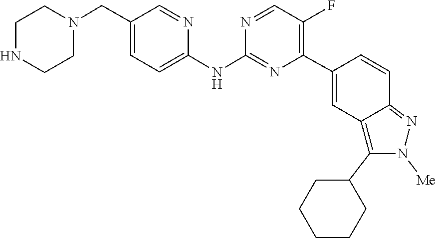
C1CNCCN1CC1=CC=C(NC2=NC(C3=CC4=C(C5CCCCC5)N([Me])N=C4C=C3)=C(F)C=N2)N=C1
